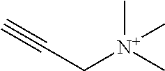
C([N+](C)(C)C)C#C
